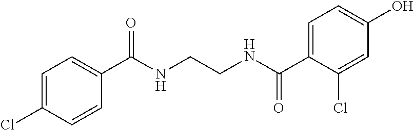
C1=C(C(NCCNC(C2=CC=C(Cl)C=C2)=O)=O)C(Cl)=CC(O)=C1
